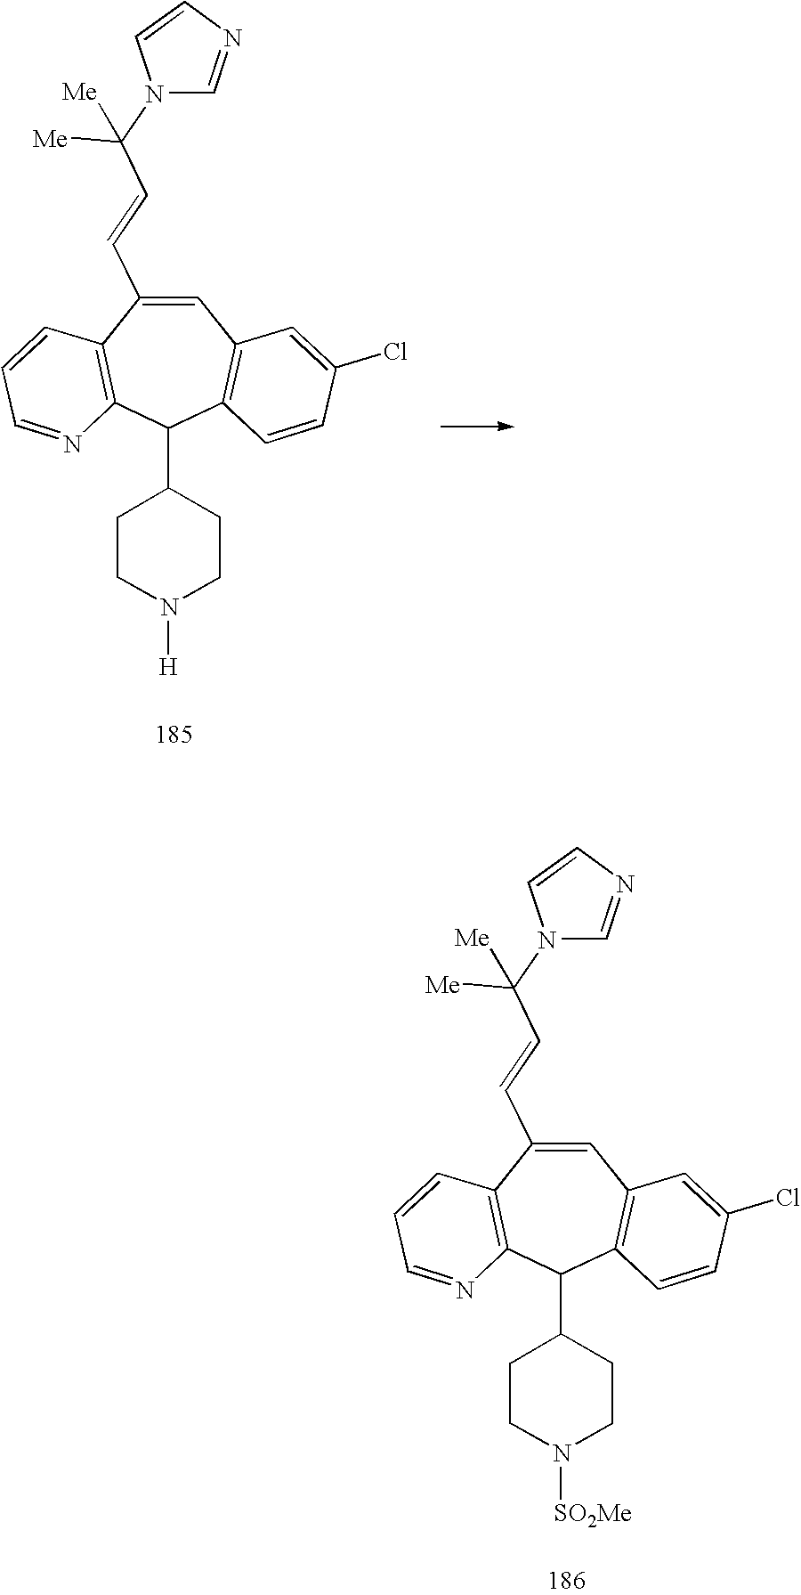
C1=C(C=CC(N2C=NC=C2)([Me])[Me])C2=C(C(C3CCN([SO2Me])CC3)C3=C1C=C(Cl)C=C3)N=CC=C2.C1=C(C=CC(N2C=NC=C2)([Me])[Me])C2=C(C(C3CCN([H])CC3)C3=C1C=C(Cl)C=C3)N=CC=C2
